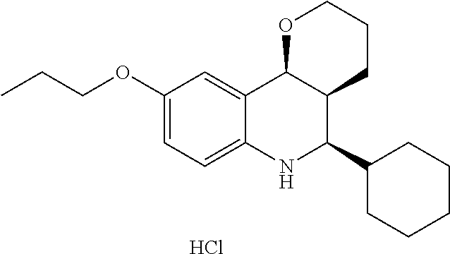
C12=CC(OCCC)=CC=C1NC(C1CCCCC1)C1C2OCCC1.Cl
